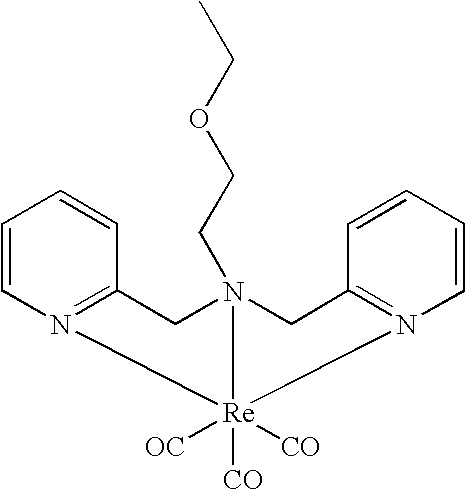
C(OCC)CN12CC3=N(C=CC=C3)[Re]1([OC])([CO])([CO])N1=C(C2)C=CC=C1
